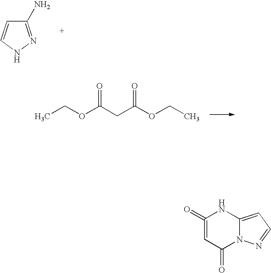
C1(N)=NNC=C1.CCOC(CC(OCC)=O)=O.C1(=O)=CC(=O)N2C(=CC=N2)N1
